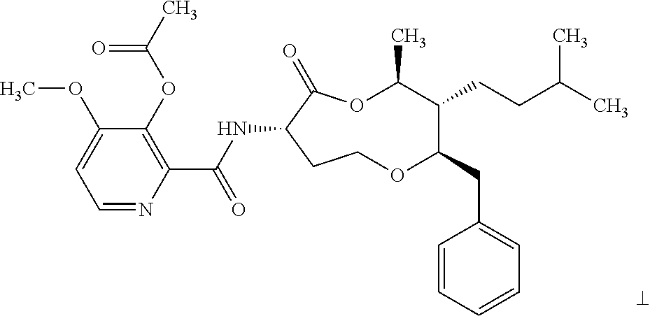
C1=NC(C(NC2C(=O)OC(C)C(CCC(C)C)C(CC3=CC=CC=C3)OCC2)=O)=C(OC(C)=O)C(OC)=C1
